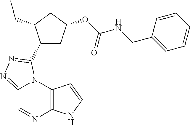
C12=NN=C(C3CC(OC(NCC4=CC=CC=C4)=O)CC3CC)N1C1=C(N=C2)NC=C1
